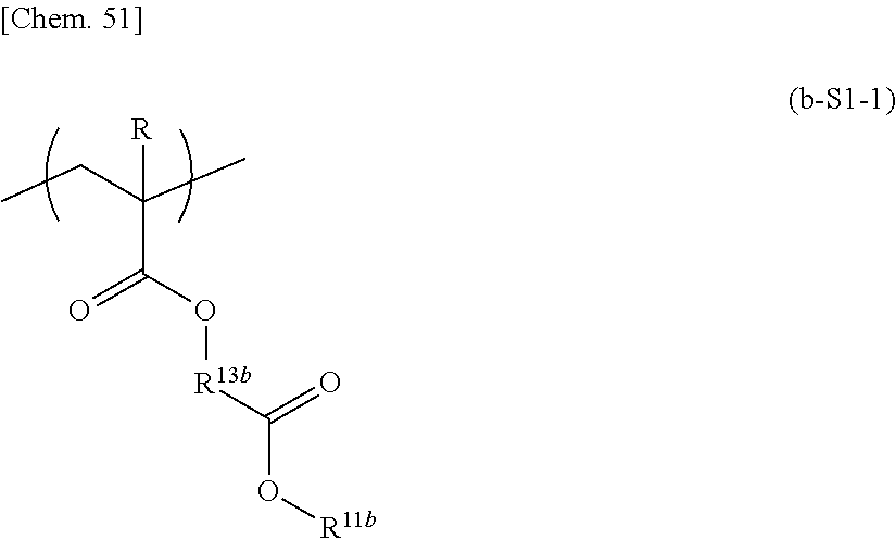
CCC(C)([R])C(O[R13b]C(O[R11b])=O)=O
